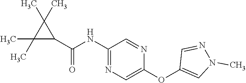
C1(C(=O)NC2=NC=C(OC3=CN(C)N=C3)N=C2)C(C)(C)C1(C)C
